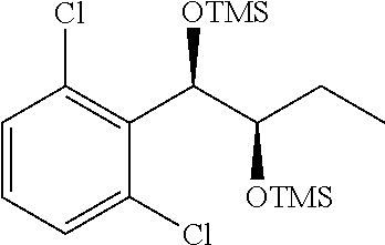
C1=CC=C(Cl)C(C(C(CC)[OTMS])[OTMS])=C1Cl
